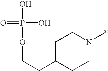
O=P(O)(O)OCCC1CCN(*)CC1
